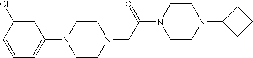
N1(CC(N2CCN(C3CCC3)CC2)=O)CCN(C2=CC=CC(Cl)=C2)CC1
